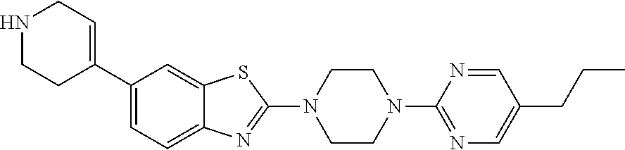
C1(C2=CCNCC2)=CC=C2C(=C1)SC(N1CCN(C3=NC=C(CCC)C=N3)CC1)=N2
